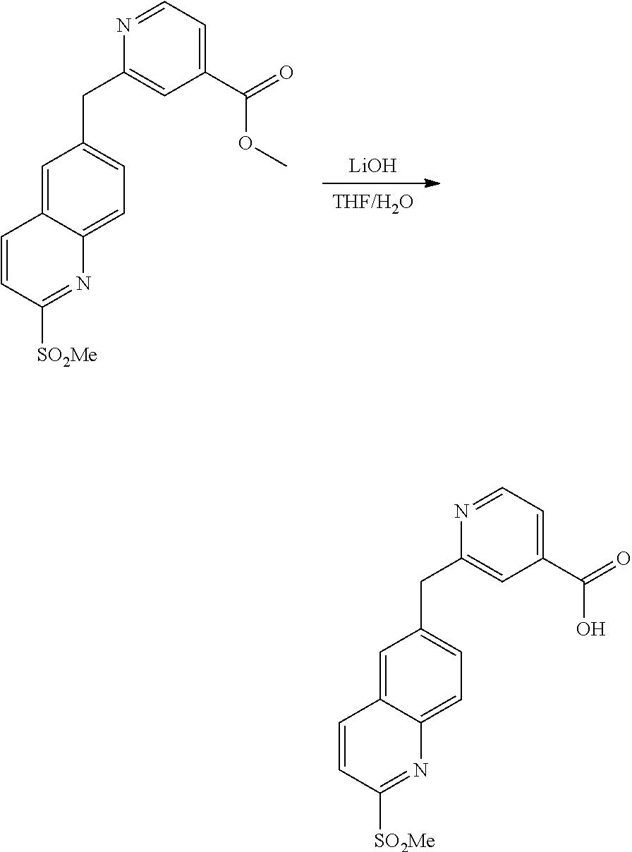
C1(CC2=CC=C3C(=C2)C=CC([SO2Me])=N3)=CC(C(=O)OC)=CC=N1.[THF/H2O].[LiOH].C1(CC2=CC=C3C(=C2)C=CC([SO2Me])=N3)=CC(C(=O)O)=CC=N1
